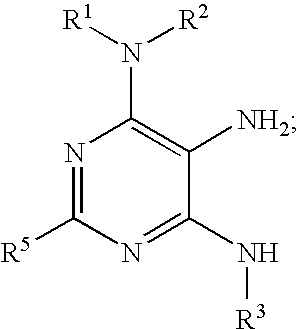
N1=C([R5])N=C(N[R3])C([NH2])=C1N([R1])[R2]
